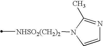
[NHSO2(CH2)2](C)N1C=CN=C1C
